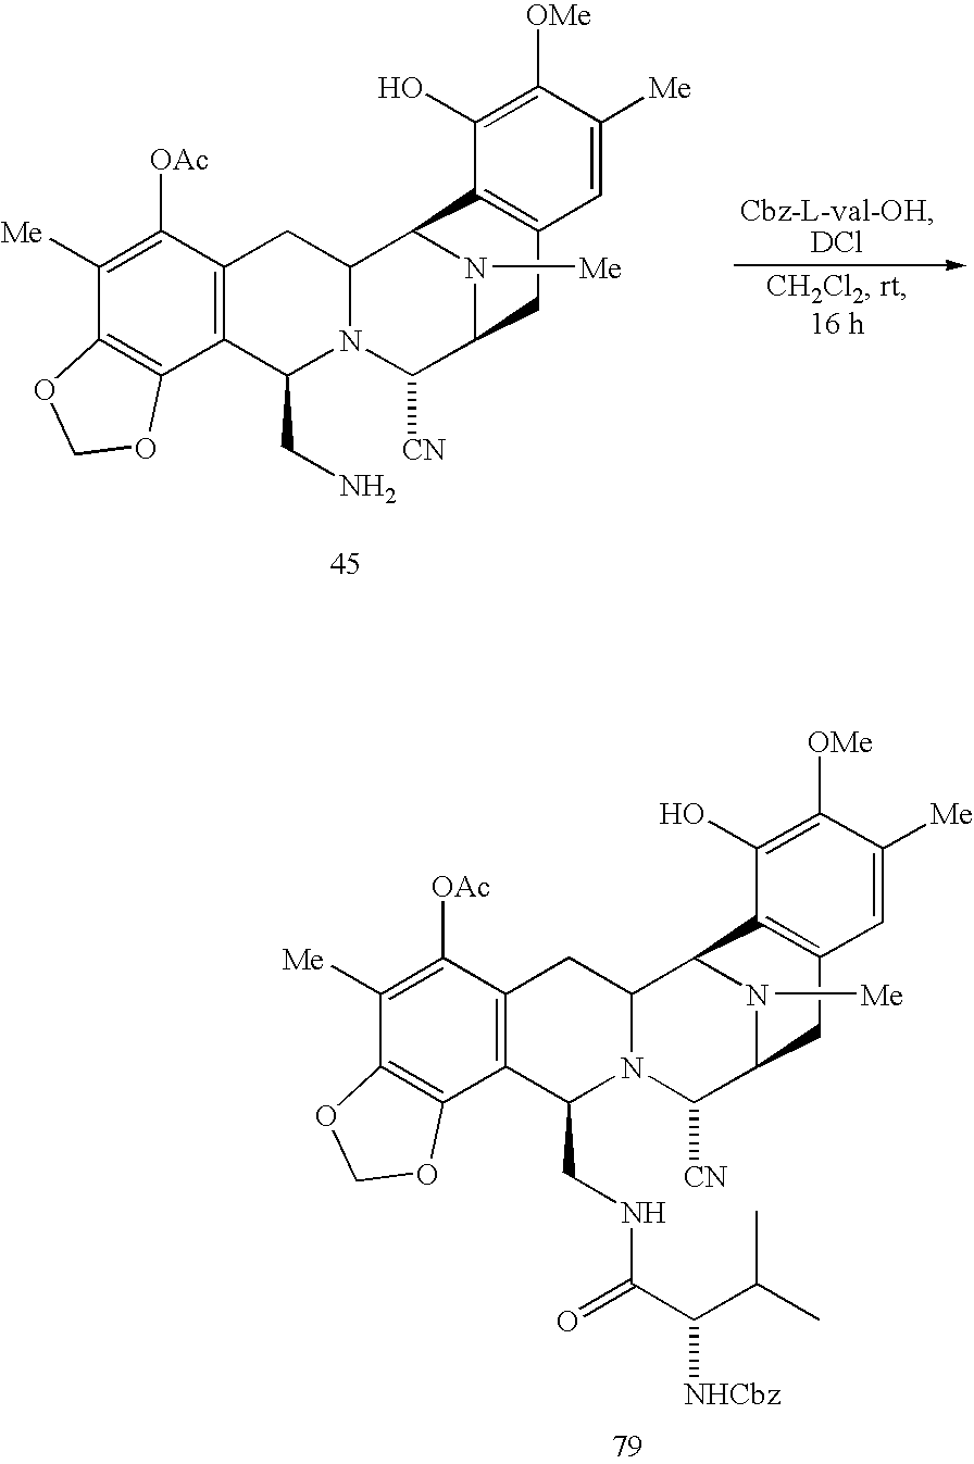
C1([Me])=C([OAc])C2=C(C3=C1OCO3)C(CN)N1C(C2)C2N([Me])C(C1[CN])CC1=C2C(O)=C([OMe])C([Me])=C1.C1([Me])=C([OAc])C2=C(C3=C1OCO3)C(CNC(=O)C(C(C)C)[NHCbz])N1C(C2)C2N([Me])C(C1[CN])CC1=C2C(O)=C([OMe])C([Me])=C1
